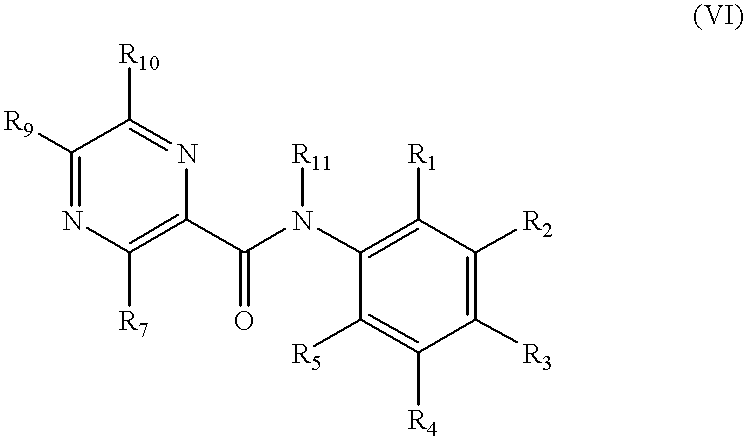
C1([R9])=NC([R7])=C(C(N(C2=C([R1])C([R2])=C([R3])C([R4])=C2[R5])[R11])=O)N=C1[R10]
